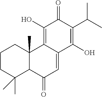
C1CC(C)(C)C2C(C)(C1)C1=C(O)C(=O)C(C(C)C)=C(O)C1=CC2=O
